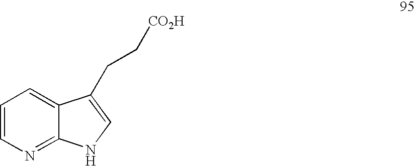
C1=CN=C2C(=C1)C(CC[CO2H])=CN2
